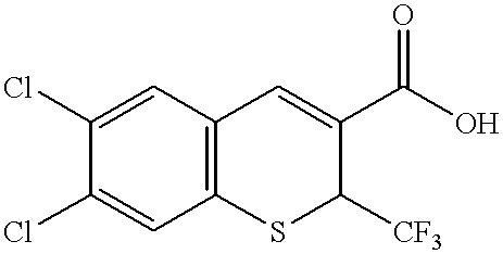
C1(Cl)=CC2=C(C=C1Cl)C=C(C(O)=O)C([CF3])S2
